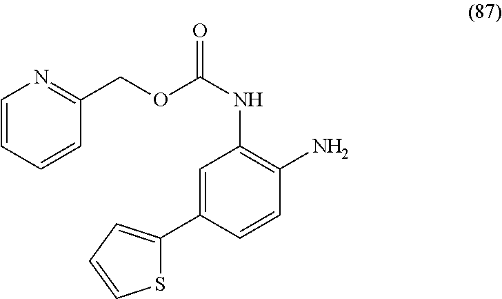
O(C(NC1=C(N)C=CC(C2=CC=CS2)=C1)=O)CC1=NC=CC=C1
